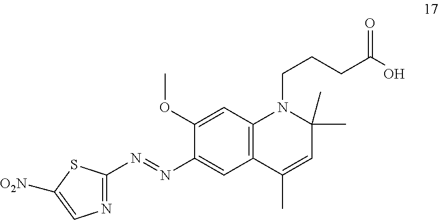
N(=NC1=CC2=C(C=C1OC)N(CCCC(O)=O)C(C)(C)C=C2C)C1=NC=C([O2N])S1
